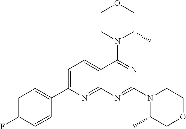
C1=C(C2=CC=C(F)C=C2)N=C2C(=C1)C(N1C(C)COCC1)=NC(N1C(C)COCC1)=N2
